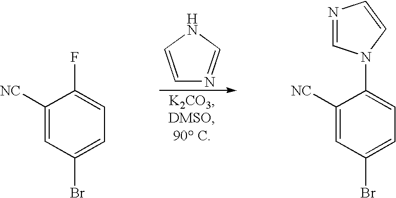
C1=CNC=N1.C1([NC])=CC(Br)=CC=C1F.C1([NC])=CC(Br)=CC=C1N1C=NC=C1
